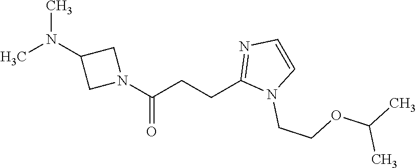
CN(C1CN(C(CCC2=NC=CN2CCOC(C)C)=O)C1)C
